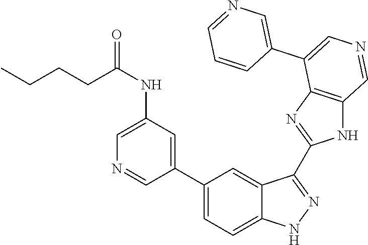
N(C1=CN=CC(C2=CC=C3C(=C2)C(C2=NC4=C(N2)C=NC=C4C2=CN=CC=C2)=NN3)=C1)C(=O)CCCC
